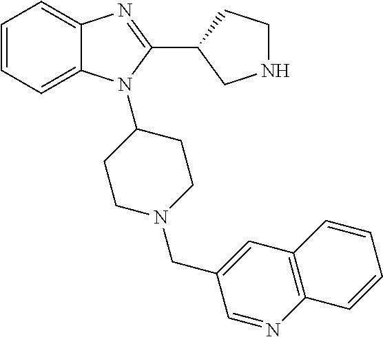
C1=CC=C2C(=C1)N=C(C1CNCC1)N2C1CCN(CC2=CC3=C(N=C2)C=CC=C3)CC1
